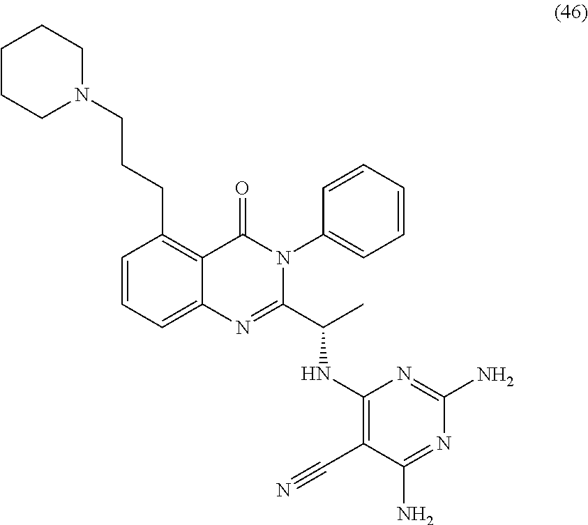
C1=CC=C2C(=C1CCCN1CCCCC1)C(=O)N(C1=CC=CC=C1)C(C(C)NC1=C(C#N)C(N)=NC(N)=N1)=N2
